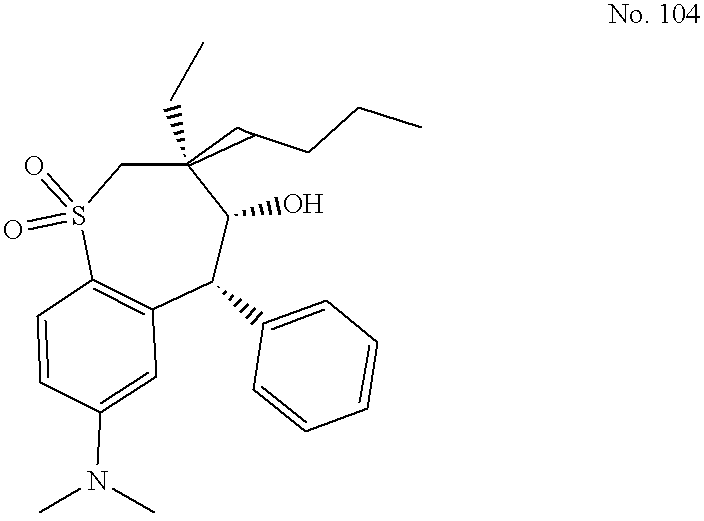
C12=C(C(C3=CC=CC=C3)C(O)C(CCCC)(CC)CS1(=O)=O)C=C(N(C)C)C=C2
